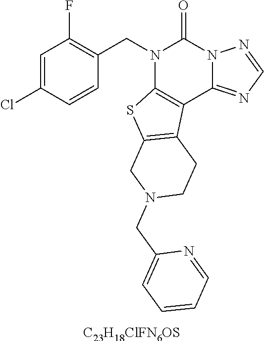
C1=C(Cl)C=CC(CN2C3=C(C4=NC=NN4C2=O)C2=C(S3)CN(CC3=CC=CC=N3)CC2)=C1F.[C23H18ClFN6OS]
